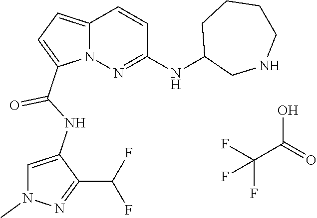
N12C(=CC=C1C(NC1=CN(C)N=C1C(F)F)=O)C=CC(NC1CNCCCC1)=N2.FC(F)(C(O)=O)F
